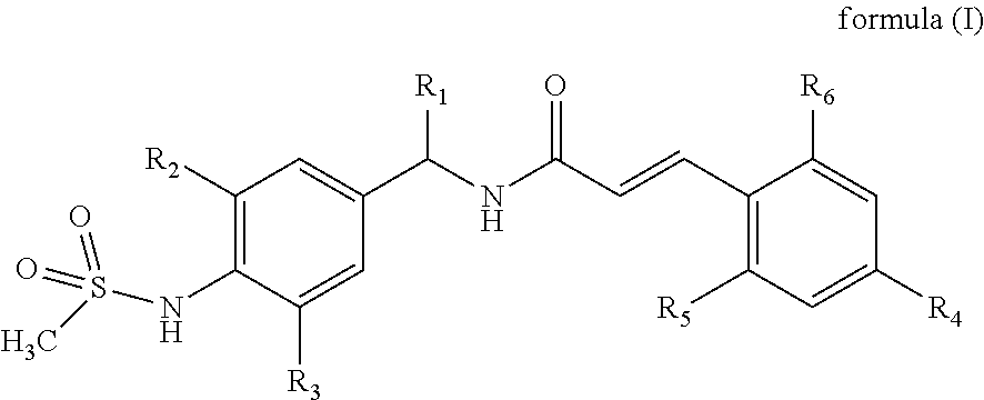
C1([R2])=C(NS(C)(=O)=O)C([R3])=CC(C(NC(C=CC2=C([R5])C=C([R4])C=C2[R6])=O)[R1])=C1
